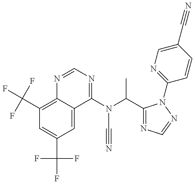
C1(C(F)(F)F)=C2C(=CC(C(F)(F)F)=C1)C(N(C(C1=NC=NN1C1=NC=C(C#N)C=C1)C)C#N)=NC=N2
